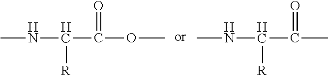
CNC([R])C(OC)=O.CNC([R])C(=O)C
